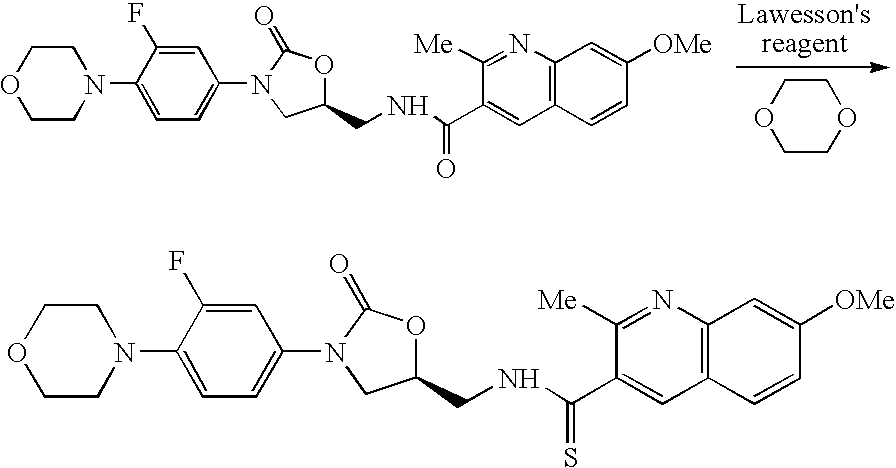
C1COCCN1C1=CC=C(N2CC(CNC(C3=CC4=C(N=C3[Me])C=C([OMe])C=C4)=O)OC2=O)C=C1F.C1COCCO1.C1COCCN1C1=CC=C(N2CC(CNC(C3=CC4=C(N=C3[Me])C=C([OMe])C=C4)=S)OC2=O)C=C1F
